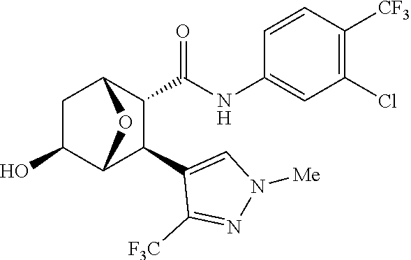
C1C(O)C2C(C3=CN([Me])N=C3[F3C])C(C(=O)NC3=CC(Cl)=C([CF3])C=C3)C1O2
